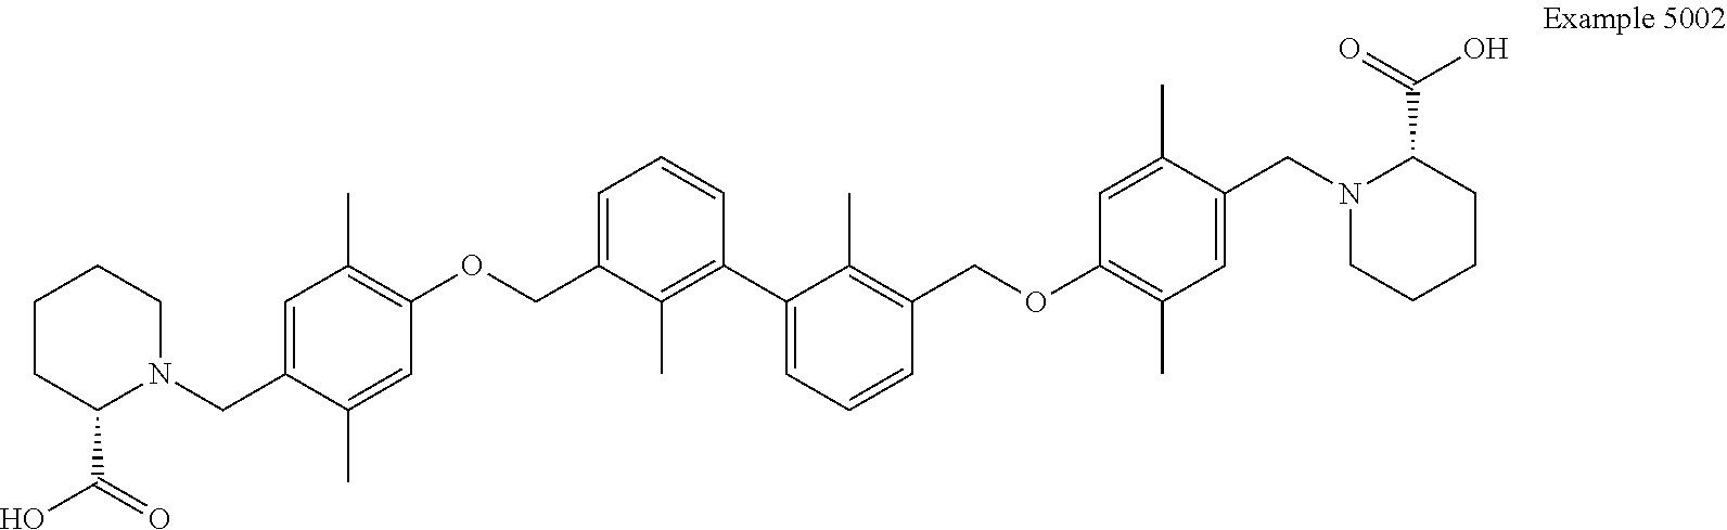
C1C(C(=O)O)N(CC2=CC(C)=C(OCC3=CC=CC(C4=CC=CC(COC5=C(C)C=C(CN6C(C(O)=O)CCCC6)C(C)=C5)=C4C)=C3C)C=C2C)CCC1
